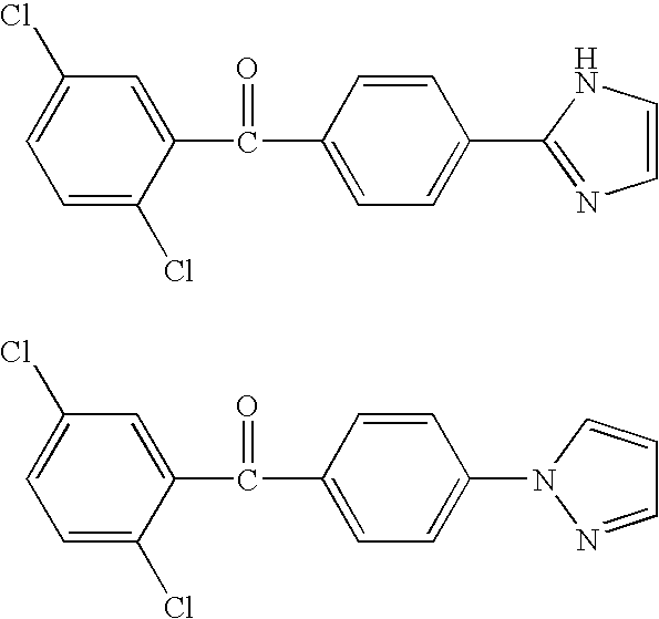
C1(Cl)=CC=C(Cl)C(C(=O)C2=CC=C(C3=NC=CN3)C=C2)=C1.C1(Cl)=CC=C(Cl)C(C(=O)C2=CC=C(N3C=CC=N3)C=C2)=C1
